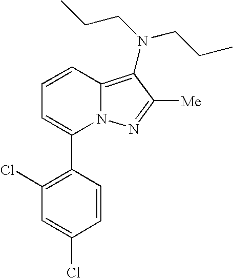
C1=CC2=C(N(CCC)CCC)C([Me])=NN2C(C2=C(Cl)C=C(Cl)C=C2)=C1
